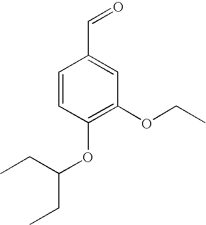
C1=CC(OC(CC)CC)=C(OCC)C=C1C=O
